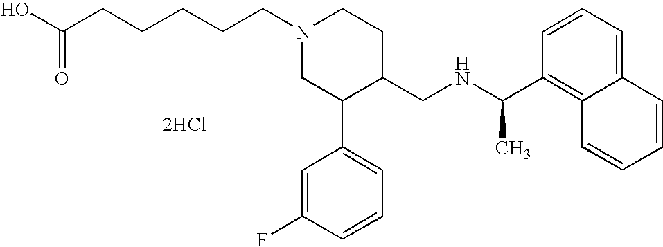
[2HCl].C(N1CC(C2=CC=CC(F)=C2)C(CNC(C)C2=C3C(=CC=C2)C=CC=C3)CC1)CCCCC(O)=O
